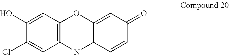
C1=C(O)C(Cl)=CC2=C1OC1=CC(=O)C=CC1N2
